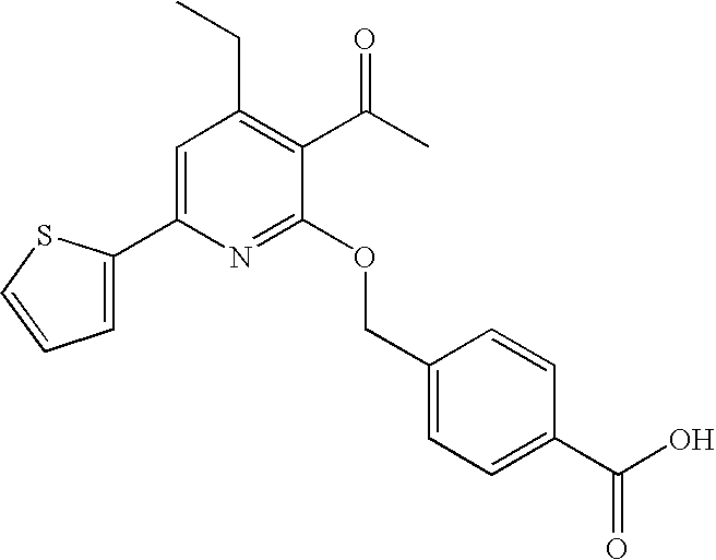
C(C1=C(C(C)=O)C(OCC2=CC=C(C(O)=O)C=C2)=NC(C2=CC=CS2)=C1)C
